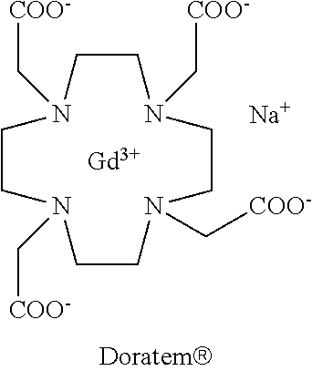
C1CN(C[COO-])CCN(C[COO-])CCN(C[COO-])CCN1C[COO-].[Gd].[Na]
